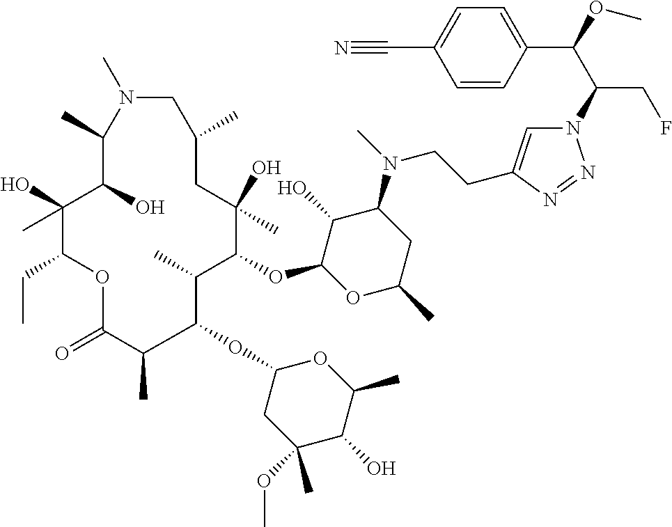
N1=NN(C(C(C2=CC=C(C#N)C=C2)OC)CF)C=C1CCN(C1C(O)C(OC2C(C)C(OC3CC(OC)(C)C(O)C(C)O3)C(C)C(=O)OC(CC)C(O)(C)C(O)C(C)N(C)CC(C)CC2(O)C)OC(C)C1)C
